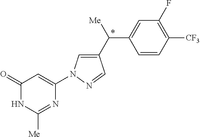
N1C(=O)C=C(N2C=C(C([Me])C3=CC(F)=C([CF3])C=C3)C=N2)N=C1[Me]
